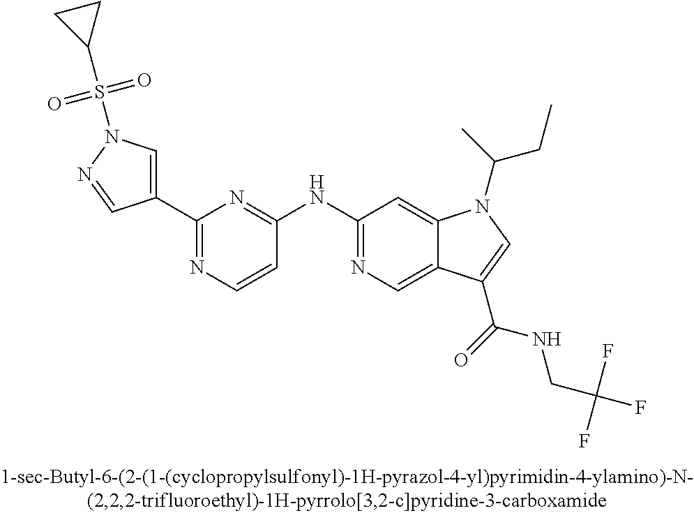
C1=C(C(=O)NCC(F)(F)F)C2=CN=C(NC3=NC(C4=CN(S(C5CC5)(=O)=O)N=C4)=NC=C3)C=C2N1C(C)CC
